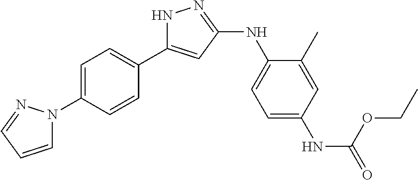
N1C(C2=CC=C(N3C=CC=N3)C=C2)=CC(NC2=CC=C(NC(=O)OCC)C=C2C)=N1
